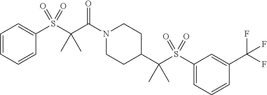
C(C(N1CCC(C(S(C2=CC=CC(C(F)(F)F)=C2)(=O)=O)(C)C)CC1)=O)(C)(S(C1=CC=CC=C1)(=O)=O)C
